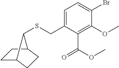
C1=C(CSC2C3CCC2CC3)C(C(=O)OC)=C(OC)C(Br)=C1
